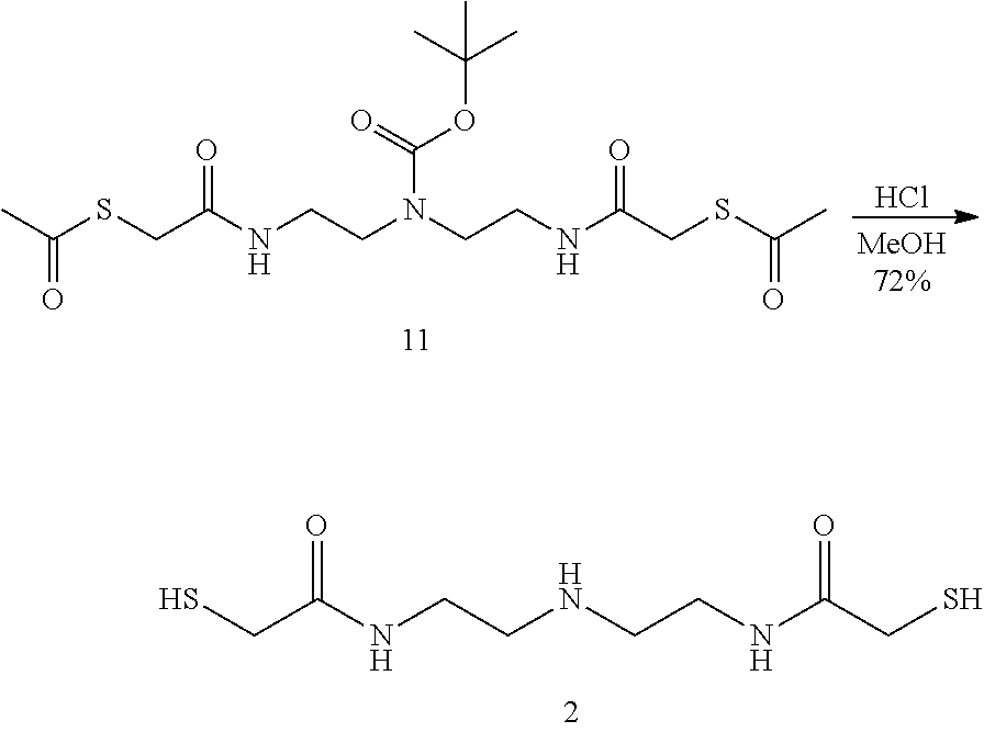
SCC(NCCNCCNC(CS)=O)=O.S(CC(NCCN(CCNC(CSC(C)=O)=O)C(=O)OC(C)(C)C)=O)C(C)=O.Cl
